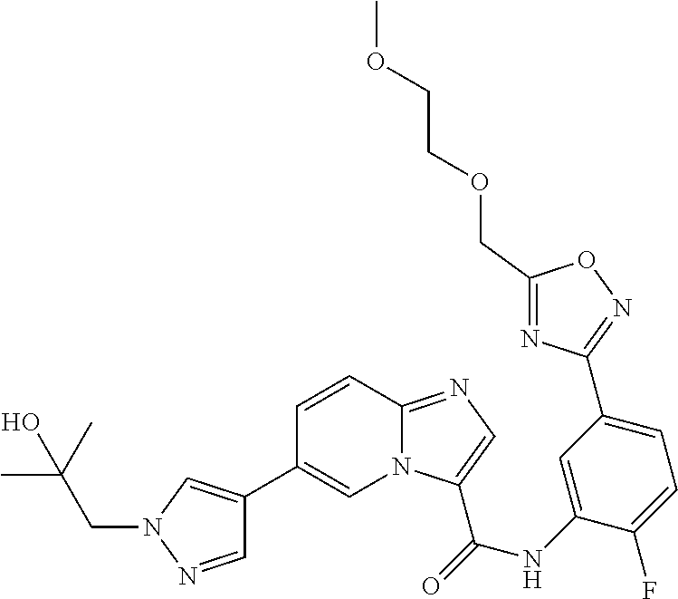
N12C(=NC=C1C(=O)NC1=CC(C3=NOC(COCCOC)=N3)=CC=C1F)C=CC(C1=CN(CC(C)(C)O)N=C1)=C2
